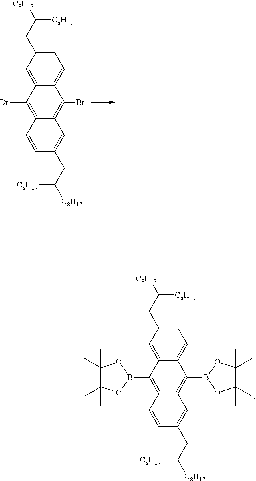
C1=C(CC([C8H17])[C8H17])C=C2C(=C1)C(Br)=C1C(=C2Br)C=CC(CC([C8H17])[C8H17])=C1.C1=C(CC([C8H17])[C8H17])C=C2C(=C1)C(B1OC(C)(C)C(C)(C)O1)=C1C(=C2B2OC(C)(C)C(C)(C)O2)C=CC(CC([C8H17])[C8H17])=C1
